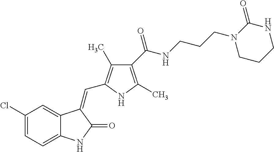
C1(Cl)=CC=C2C(=C1)C(=CC1=C(C)C(C(NCCCN3CCCNC3=O)=O)=C(C)N1)C(=O)N2
